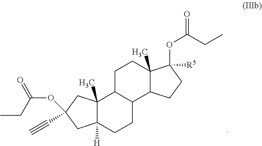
C12(C)C([H])(CCC3C1CCC1(C)C3CCC1(OC(=O)CC)[R5])CC(C#C)(OC(=O)CC)C2
